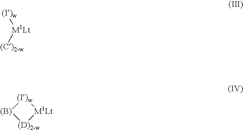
[(I)w][M1Lt][(C)2-w].[(B)]1[(D)2-w][M1Lt][(I)w]1
